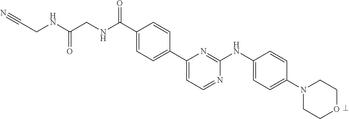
C1(C(NCC(NCC#N)=O)=O)=CC=C(C2=CC=NC(NC3=CC=C(N4CCOCC4)C=C3)=N2)C=C1
